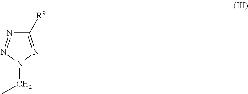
C1([R9])=NN(CC)N=N1
